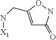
C1=C(CN[X1])ONC1=O
